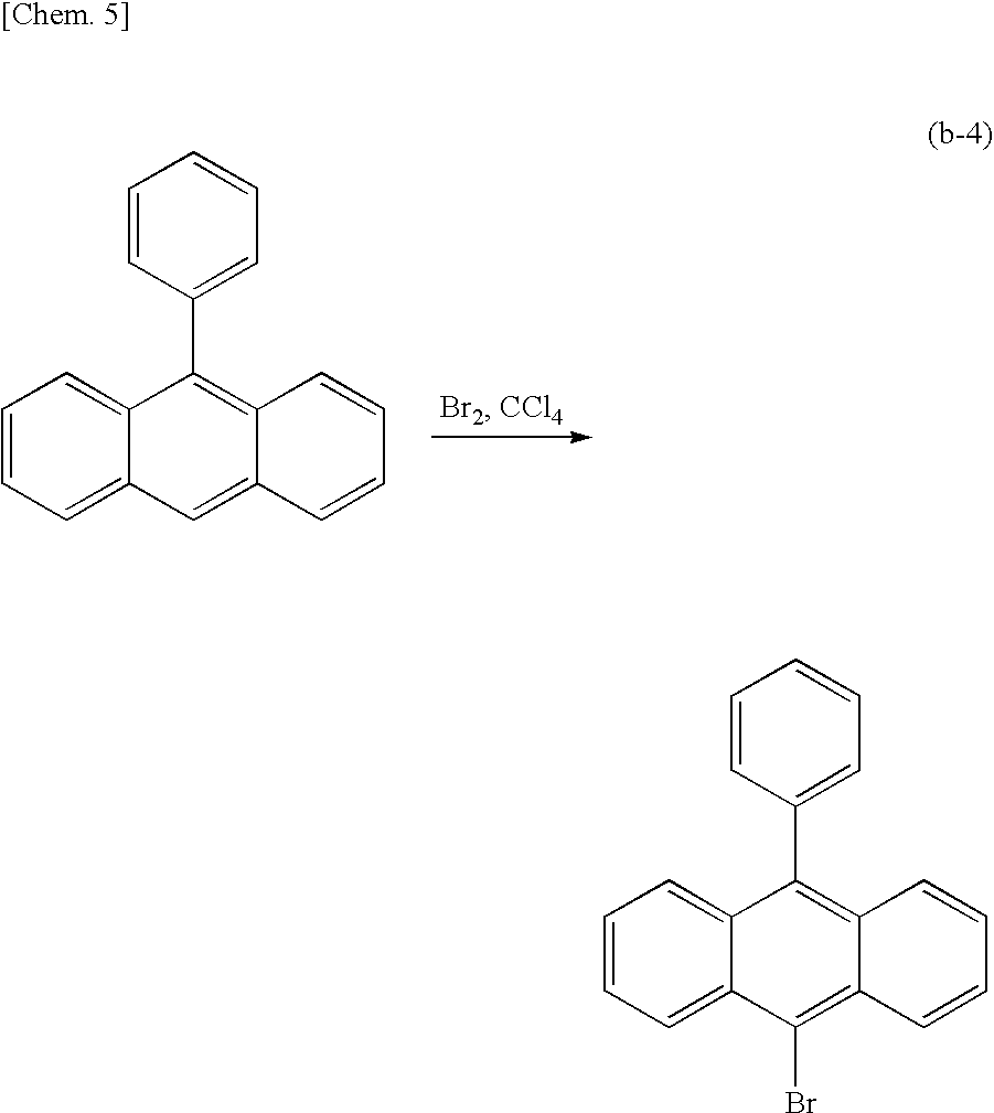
C1=CC(C2=C3C(=CC4=CC=CC=C24)C=CC=C3)=CC=C1.C1=CC(C2=C3C(=C(Br)C4=CC=CC=C24)C=CC=C3)=CC=C1
